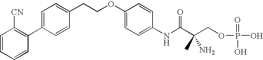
C1=CC=CC(C2=CC=C(CCOC3=CC=C(NC(C(COP(=O)(O)O)(C)N)=O)C=C3)C=C2)=C1[CN]
